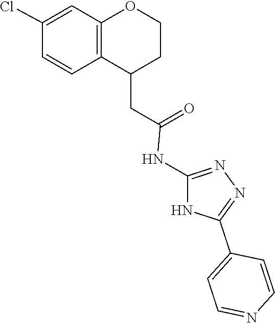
N1=C(NC(=O)CC2C3=C(C=C(Cl)C=C3)OCC2)NC(C2=CC=NC=C2)=N1
